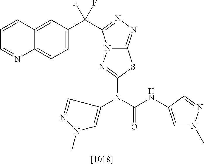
[[1018]].C1=CC2=CC(C(F)(F)C3=NN=C4N3N=C(N(C(=O)NC3=CN(C)N=C3)C3=CN(C)N=C3)S4)=CC=C2N=C1
